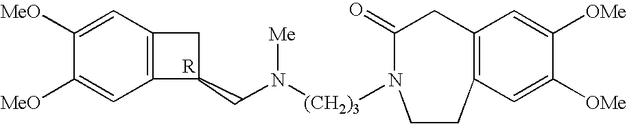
N1([(CH2)3]N([Me])CC2C3=C(C=C([MeO])C([MeO])=C3)C2)C(=O)CC2=C(CC1)C=C([OMe])C([OMe])=C2
